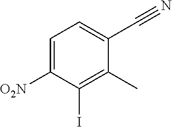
C1=C([O2N])C(I)=C(C)C(C#N)=C1
